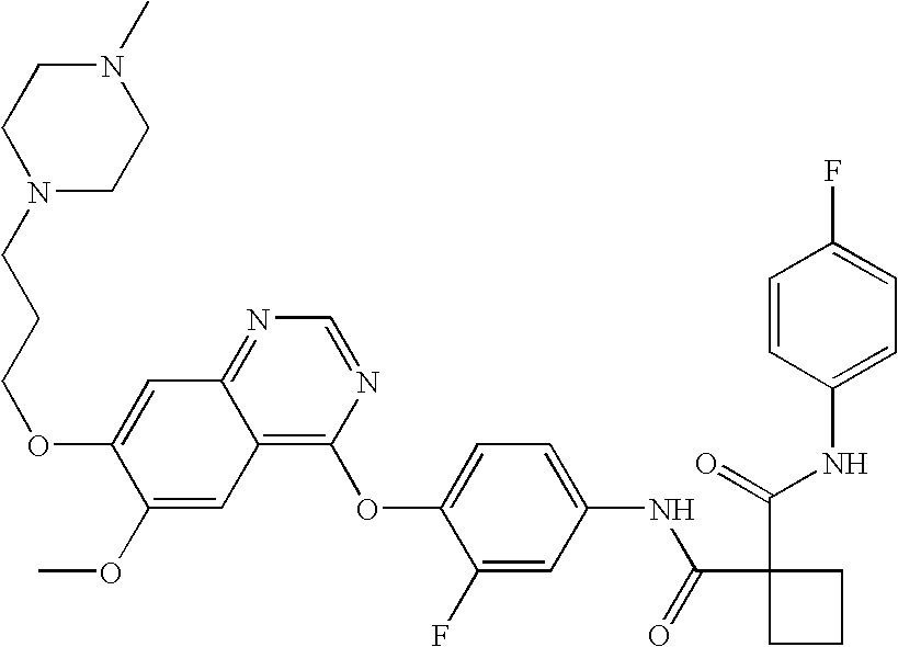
C1=CC(NC(=O)C2(C(=O)NC3=CC=C(OC4=C5C(=NC=N4)C=C(OCCCN4CCN(C)CC4)C(OC)=C5)C(F)=C3)CCC2)=CC=C1F
